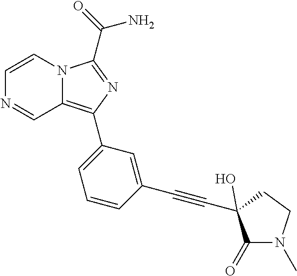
C1=CN2C(=C(C3=CC=CC(C#CC4(O)C(=O)N(C)CC4)=C3)N=C2C(N)=O)C=N1
